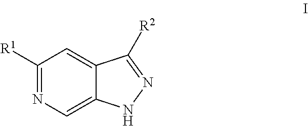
C1([R1])=NC=C2C(=C1)C([R2])=NN2
